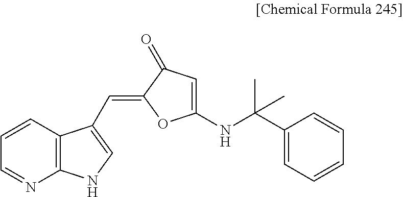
C1=NC2=C(C=C1)C(C=C1OC(NC(C3=CC=CC=C3)(C)C)=CC1=O)=CN2
